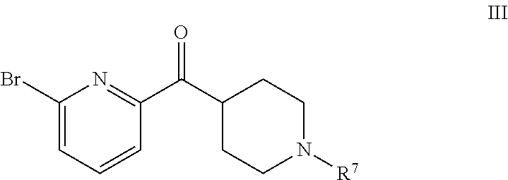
C1(Br)=CC=CC(C(C2CCN([R7])CC2)=O)=N1
